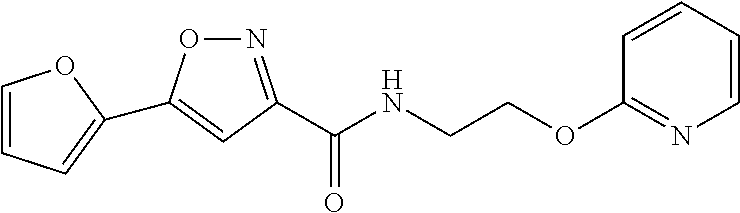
N1=C(C(NCCOC2=NC=CC=C2)=O)C=C(C2=CC=CO2)O1
